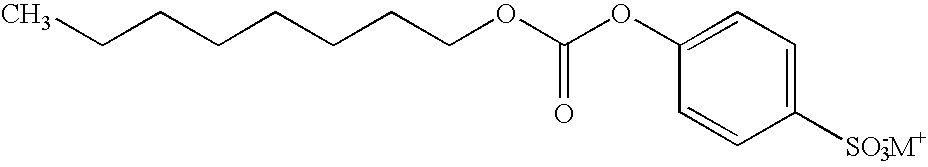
O(C(OCCCCCCCC)=O)C1=CC=C([SO-M+])C=C1
